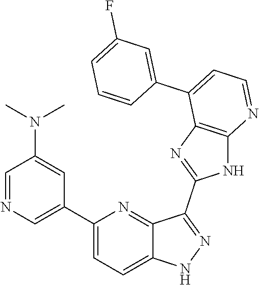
C1(C2=CN=CC(N(C)C)=C2)=CC=C2C(=N1)C(C1=NC3=C(N1)N=CC=C3C1=CC(F)=CC=C1)=NN2
